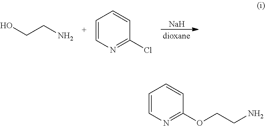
[Na].OCCN.C1=CN=C(Cl)C=C1.C1=CN=C(OCCN)C=C1
